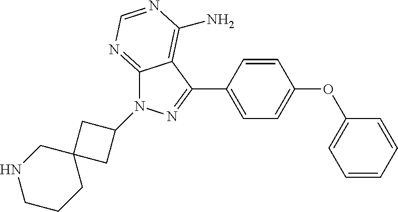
C1(C2=NN(C3CC4(C3)CNCCC4)C3=NC=NC(N)=C32)=CC=C(OC2=CC=CC=C2)C=C1
